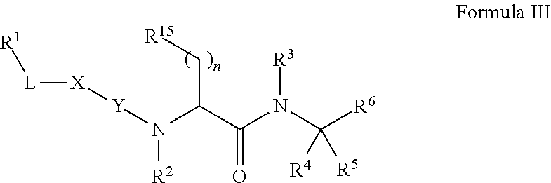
[R1][L][X][Y]N([R2])C(C[R15])C(=O)N([R3])C([R6])([R4])[R5]
